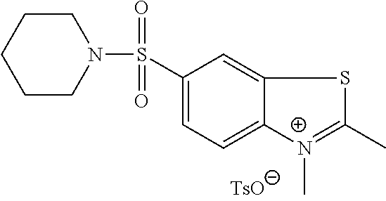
C1(S(=O)(N2CCCCC2)=O)=CC=C2C(=C1)SC(C)=[N+]2C
